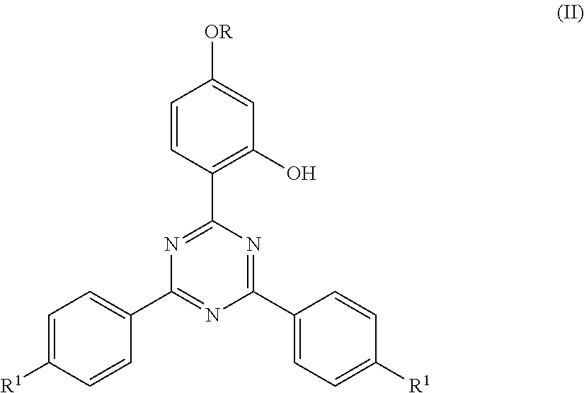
C1=CC(C2=NC(C3=CC=C([R1])C=C3)=NC(C3=CC=C([R1])C=C3)=N2)=C(O)C=C1[OR]
